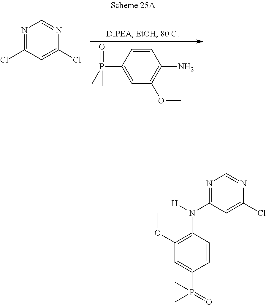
N1=C(Cl)C=C(Cl)N=C1.C1(P(C)(=O)C)=CC(OC)=C(N)C=C1.C1(OC)=C(N([H])C2=NC=NC(Cl)=C2)C=CC(P(=O)(C)C)=C1
